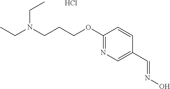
C(=NO)C1=CN=C(OCCCN(CC)CC)C=C1.Cl
